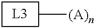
C[(A)n]
